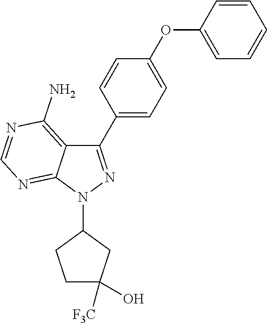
C1(C2=CC=C(OC3=CC=CC=C3)C=C2)=NN(C2CCC(O)([CF3])C2)C2=NC=NC(N)=C12
